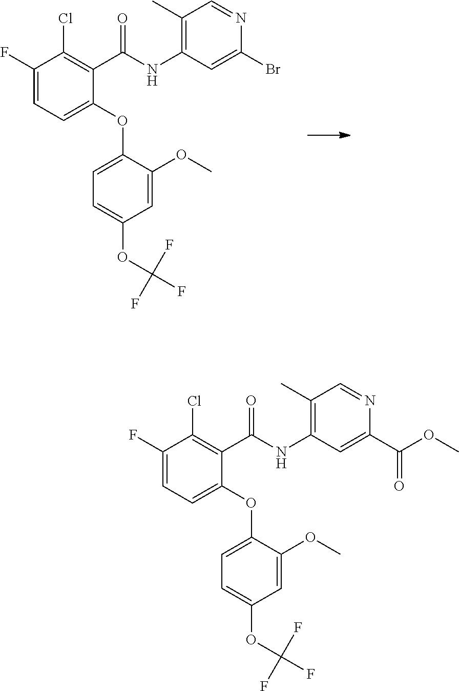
C1(F)=CC=C(OC2=CC=C(OC(F)(F)F)C=C2OC)C(C(NC2=C(C)C=NC(Br)=C2)=O)=C1Cl.C1(F)=CC=C(OC2=CC=C(OC(F)(F)F)C=C2OC)C(C(NC2=C(C)C=NC(C(OC)=O)=C2)=O)=C1Cl
